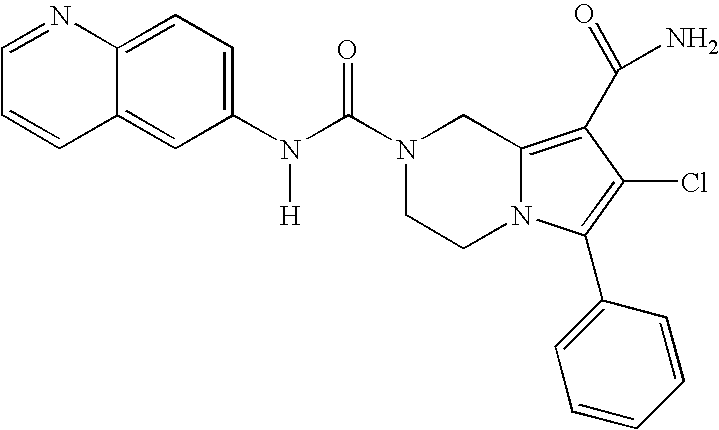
N(C(=O)N1CCN2C(=C(C(N)=O)C(Cl)=C2C2=CC=CC=C2)C1)([H])C1=CC=C2C(=C1)C=CC=N2
